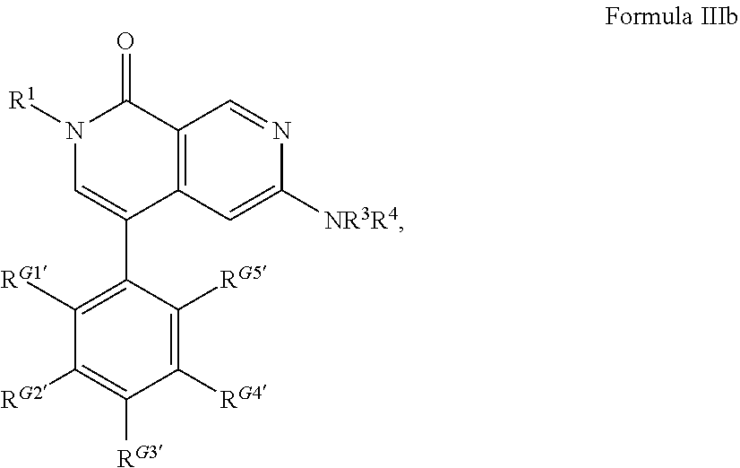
C12=C(C=C([NR3R4])N=C1)C(C1=C([RG1])C([RG2])=C([RG3])C([RG4])=C1[RG5])=CN([R1])C2=O
